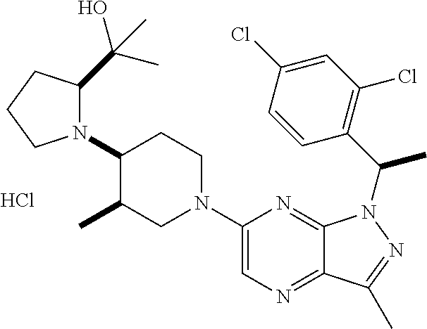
C1(N2C(C(C)(O)C)CCC2)CCN(C2=CN=C3C(=N2)N(C(C2=C(Cl)C=C(Cl)C=C2)C)N=C3C)CC1C.Cl
